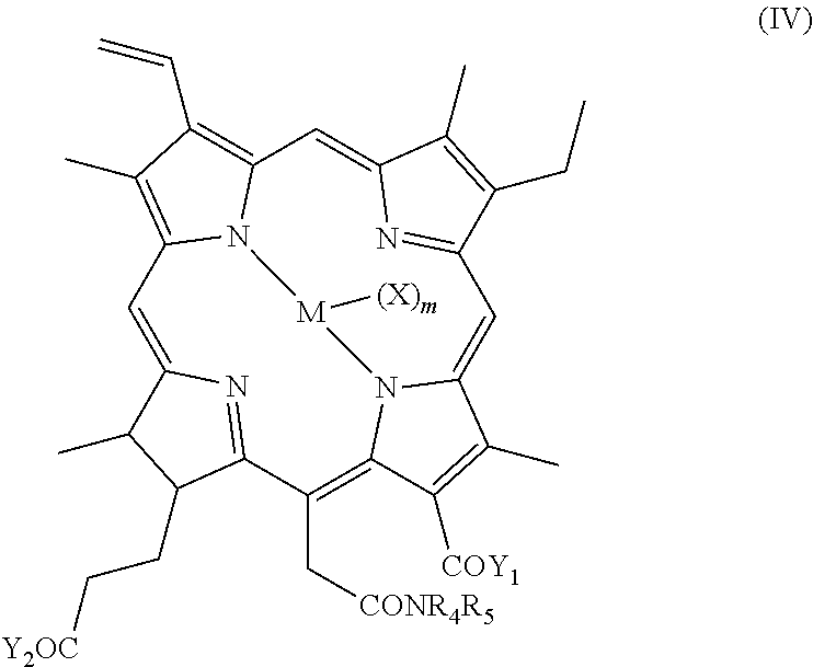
C1=C2N=C(C(C[CONR4R5])=C3N4C(=CC5=NC(=CC6=C(C=C)C(C)=C1N6[M]4[(X)m])C(C)=C5CC)C(C)=C3[COY1])C(CC[Y2OC])C2C
